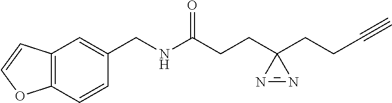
C12=C(C=CC(CNC(CCC3(CCC#C)N=N3)=O)=C1)OC=C2
